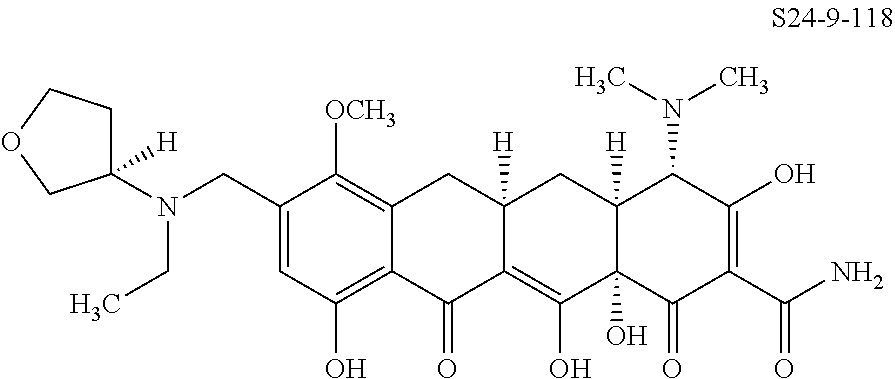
C1=C(CN(C2([H])CCOC2)CC)C([OCH3])=C2C(=C1O)C(=O)C1=C(O)C3(O)C([H])(CC1([H])C2)C(N(C)C)C(O)=C(C(N)=O)C3=O
